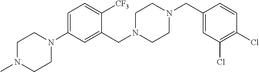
C1=C(N2CCN(C)CC2)C=C(CN2CCN(CC3=CC(Cl)=C(Cl)C=C3)CC2)C([CF3])=C1
